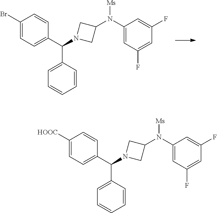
C1=C(Br)C=CC(C(N2CC(N(C3=CC(F)=CC(F)=C3)[Ms])C2)C2=CC=CC=C2)=C1.C1=C([HOOC])C=CC(C(N2CC(N(C3=CC(F)=CC(F)=C3)[Ms])C2)C2=CC=CC=C2)=C1
